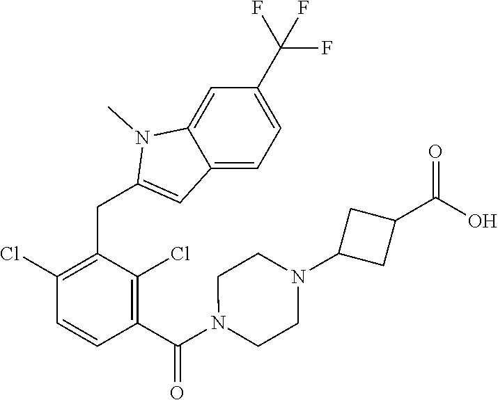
C1(Cl)=C(CC2=CC3=CC=C(C(F)(F)F)C=C3N2C)C(Cl)=C(C(N2CCN(C3CC(C(O)=O)C3)CC2)=O)C=C1
